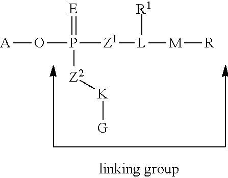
[A]OP([Z1][L]([M][R])[R1])(=[E])[Z2][K][G]
